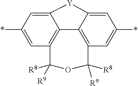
C12=C3C=C(*)C=C1[Y]C1=CC(*)=CC(=C21)C([R8])([R9])OC3([R8])[R9]
